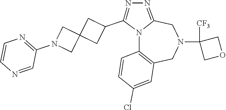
N12C3=C(CN(C4([CF3])COC4)CC1=NN=C2C1CC2(C1)CN(C1=NC=CN=C1)C2)C=C(Cl)C=C3
